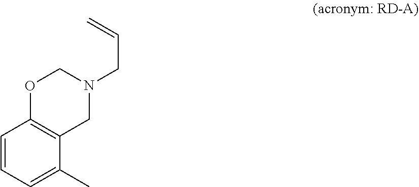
C1=CC=C(C)C2=C1OCN(CC=C)C2
